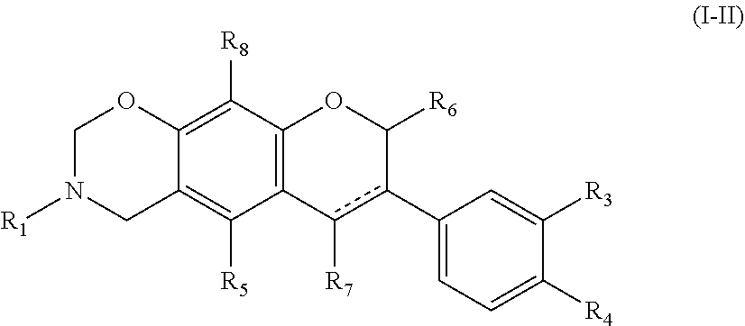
C1N([R1])CC2=C([R5])C3=C(C([R8])=C2O1)OC([R6])c(C1=CC=C([R4])C([R3])=C1)c3[R7]
